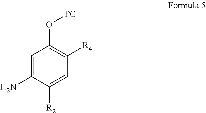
C1([R2])=CC([R4])=C(O[PG])C=C1N
